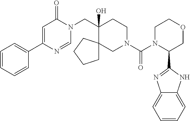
C1(C2=CC(=O)N(CC3(O)CCN(C(=O)N4C(C5=NC6=CC=CC=C6N5)COCC4)CC34CCCC4)C=N2)=CC=CC=C1
